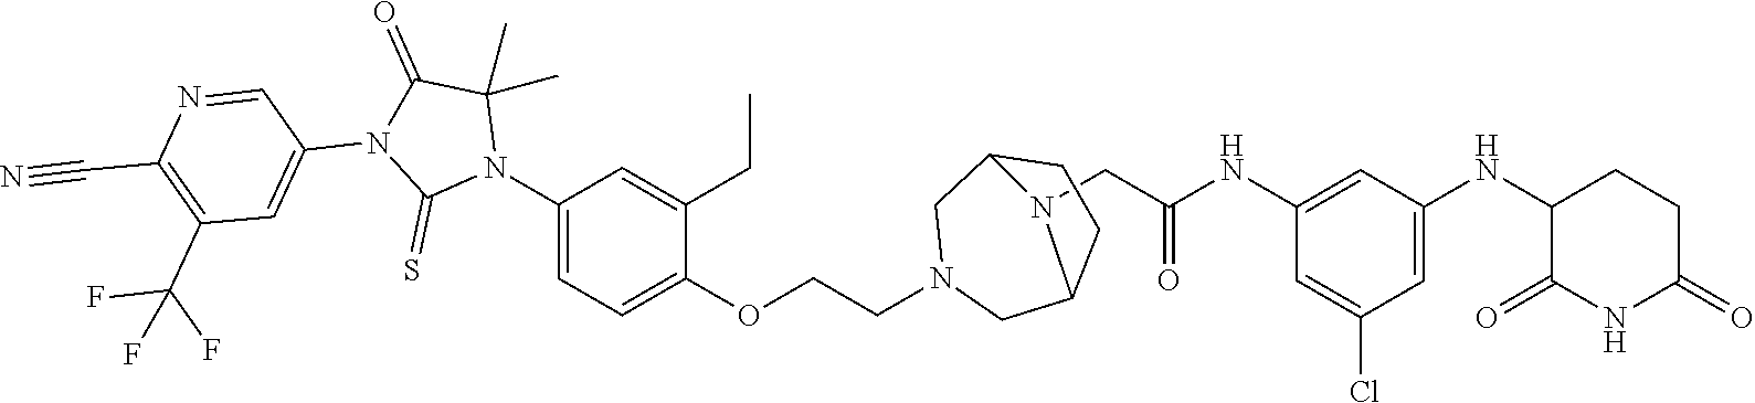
C1=C(Cl)C=C(NC2C(=O)NC(=O)CC2)C=C1NC(CN1C2CN(CCOC3=CC=C(N4C(C)(C)C(=O)N(C5=CC(C(F)(F)F)=C(C#N)N=C5)C4=S)C=C3CC)CC1CC2)=O
